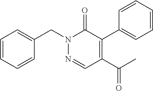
C1=CC=CC(C2=C(C(C)=O)C=NN(CC3=CC=CC=C3)C2=O)=C1
